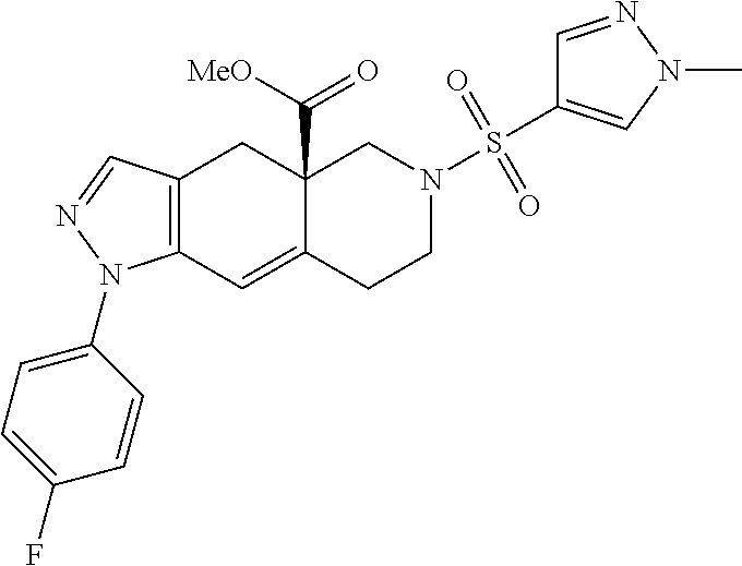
C12(C([MeO])=O)C(=CC3=C(C1)C=NN3C1=CC=C(F)C=C1)CCN(S(=O)(=O)C1=CN(C)N=C1)C2
